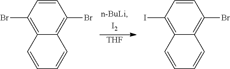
[THF].C1=CC(Br)=C2C(=C1Br)C=CC=C2.C1=CC(I)=C2C(=C1Br)C=CC=C2
